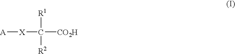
[A][X]C([R2])([R1])[CO2H]
